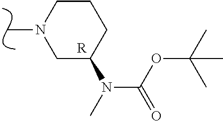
C1CCC(N(C)C(=O)OC(C)(C)C)CN1C.[R]
